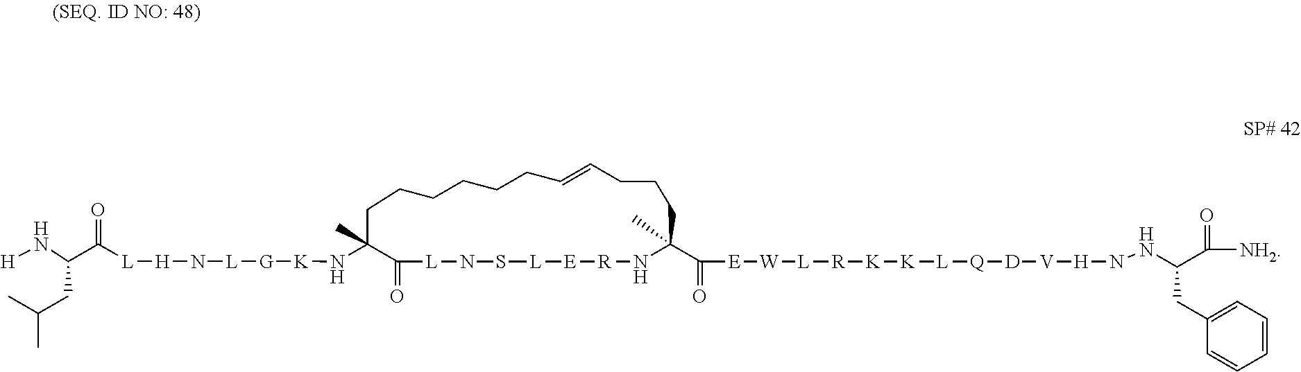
[E]([W][L][R][K][K][L][Q][D][V][H]NNC(C([NH2])=O)CC1=CC=CC=C1)C(=O)C1(C)N[R][E][L]SN[L]C(=O)C(N[K][G][L]N[H][L]C(C(CC(C)C)N[H])=O)(C)CCCCCCC=CCCC1
